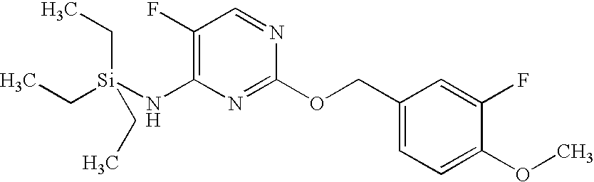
C([Si](NC1=C(F)C=NC(OCC2=CC=C(OC)C(F)=C2)=N1)(CC)CC)C
